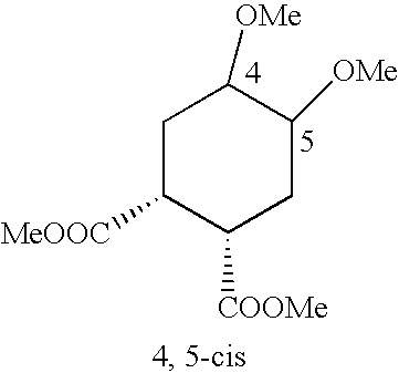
C1C([MeOOC])C([COOMe])CC([OMe])C1[OMe]
